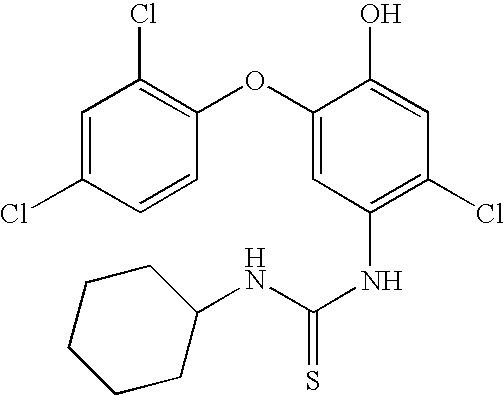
C1=C(Cl)C=CC(OC2=CC(NC(=S)NC3CCCCC3)=C(Cl)C=C2O)=C1Cl
